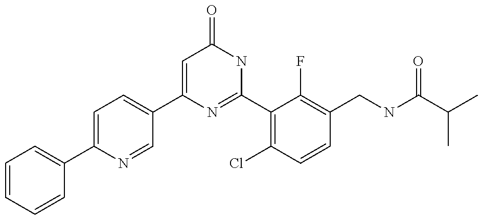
C1(C2=CC=C(C3=CC=CC=C3)N=C2)=CC(=O)NC(C2=C(Cl)C=CC(CNC(C(C)C)=O)=C2F)=N1
